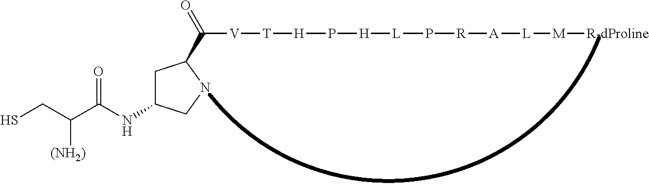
C1C(NC(C(CS)[(NH2)])=O)CNC1C([V][T][H]P[H][L]P[R][A][L][M][R-dProline])=O
